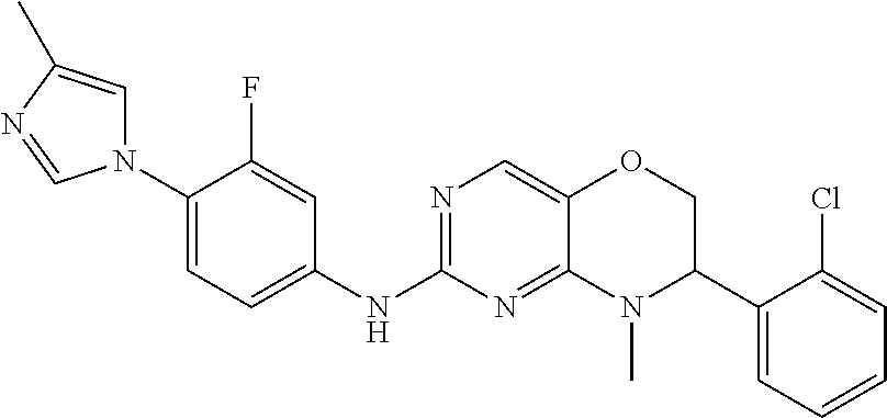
C1(N2C=C(C)N=C2)=CC=C(NC2=NC=C3C(=N2)N(C)C(C2=CC=CC=C2Cl)CO3)C=C1F
